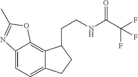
C12=CC=C3C(=C1OC(C)=N2)C(CCNC(=O)C(F)(F)F)CC3
